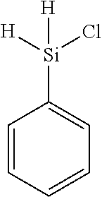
C1=CC=CC=C1[Si](Cl)([H])[H]
